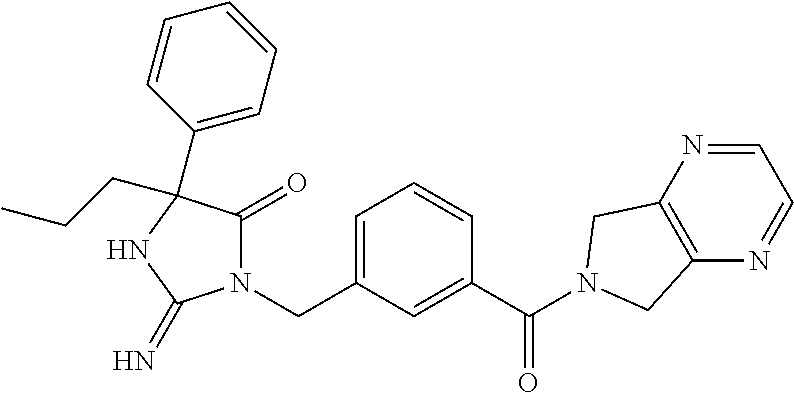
N1(CC2=CC=CC(C(=O)N3CC4=C(N=CC=N4)C3)=C2)C(=O)C(C2=CC=CC=C2)(CCC)NC1=N
